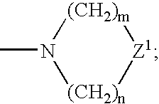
CN1[(CH2)m][Z1][(CH2)n]1
